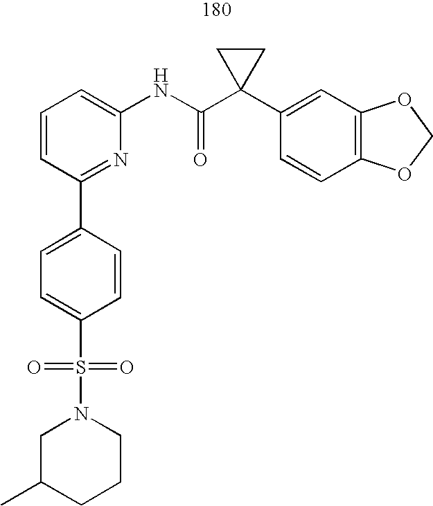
C1=CC=C(NC(C2(C3=CC4=C(C=C3)OCO4)CC2)=O)N=C1C1=CC=C(S(=O)(=O)N2CC(C)CCC2)C=C1
